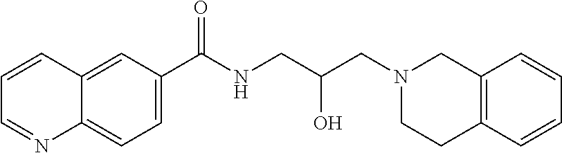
C12=CC(C(NCC(CN3CC4=C(CC3)C=CC=C4)O)=O)=CC=C1N=CC=C2
